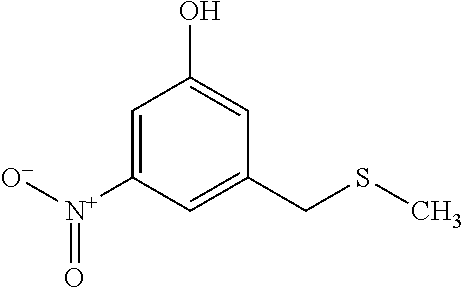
C1=C([N+](=O)[O-])C=C(CSC)C=C1O
